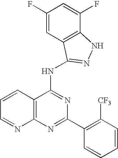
C12=C(N=C(C3=C([CF3])C=CC=C3)N=C1NC1=NNC3=C1C=C(F)C=C3F)N=CC=C2
